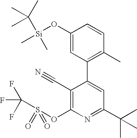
C1(O[Si](C)(C)C(C)(C)C)=CC(C2=CC(C(C)(C)C)=NC(OS(C(F)(F)F)(=O)=O)=C2C#N)=C(C)C=C1
